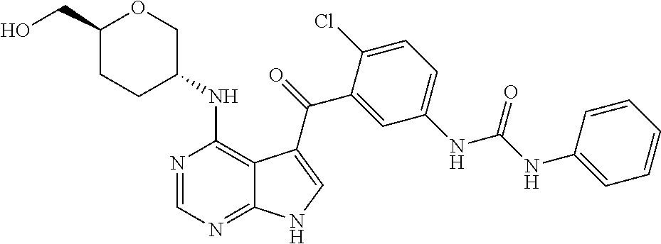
C1=C(NC(NC2=CC=CC=C2)=O)C=C(C(=O)C2=CNC3=NC=NC(NC4COC(CO)CC4)=C32)C(Cl)=C1
